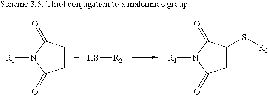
C1=CC(=O)N([R1])C1=O.S[R2].C1=C(S[R2])C(=O)N([R1])C1=O
